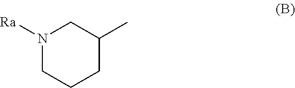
N1([Ra])CCCC(C)C1
